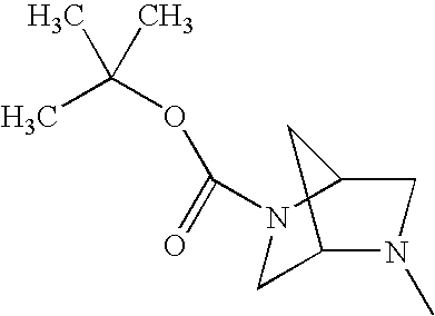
C1C2N(C)CC(N1C(=O)OC(C)(C)C)C2
